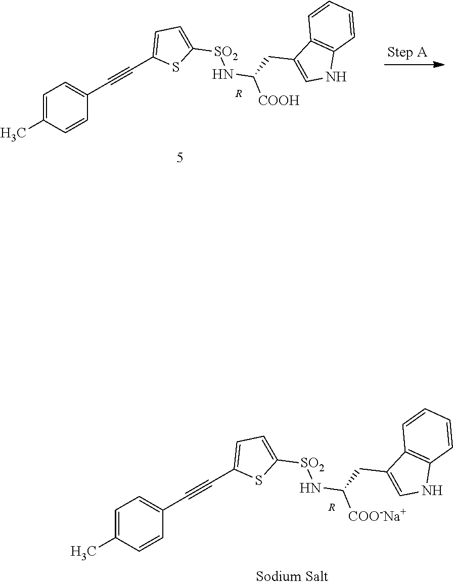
C1=C(C)C=CC(C#CC2=CC=C([SO2]NC([COOH])CC3=CNC4=C3C=CC=C4)S2)=C1.[R].C1=C(C)C=CC(C#CC2=CC=C([SO2]NC([COO-Na+])CC3=CNC4=C3C=CC=C4)S2)=C1.[R]
